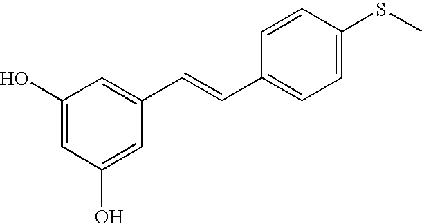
C1(O)=CC(O)=CC(C=CC2=CC=C(SC)C=C2)=C1
